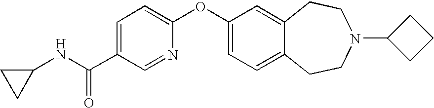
C1=C(C(NC2CC2)=O)C=NC(OC2=CC=C3C(=C2)CCN(C2CCC2)CC3)=C1
